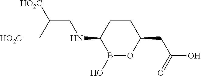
B1(O)OC(CC(O)=O)CCC1NCC([HO2C])C[HO2C]
